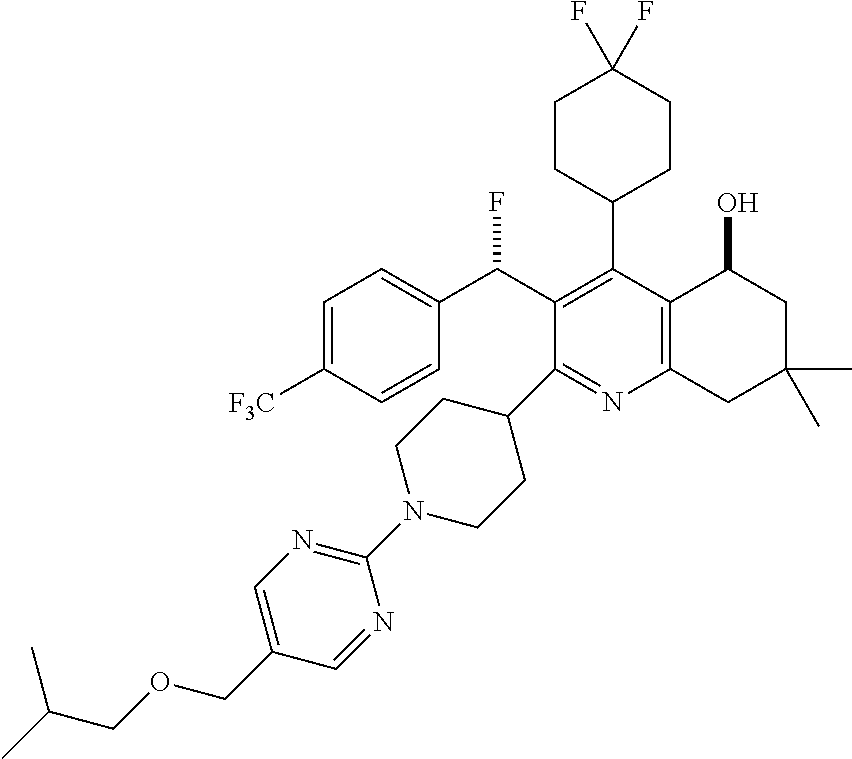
C1=C([F3C])C=CC(C(C2=C(C3CCC(F)(F)CC3)C3=C(N=C2C2CCN(C4=NC=C(COCC(C)C)C=N4)CC2)CC(C)(C)CC3O)F)=C1
